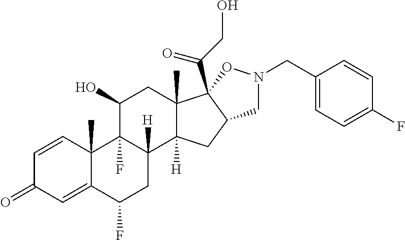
C1=CC2(C)C(=CC1=O)C(F)CC1([H])C2(F)C(O)CC2(C)C1([H])CC1C2(C(CO)=O)ON(CC2=CC=C(F)C=C2)C1
